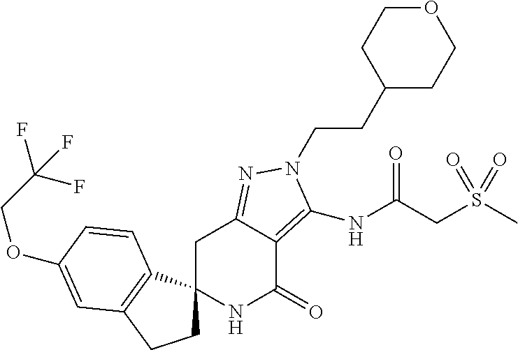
C1C2(C3=C(C1)C=C(OCC(F)(F)F)C=C3)NC(=O)C1=C(NC(=O)CS(C)(=O)=O)N(CCC3CCOCC3)N=C1C2
